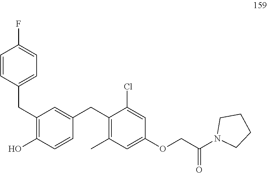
C1=CC(CC2=C(O)C=CC(CC3=C(C)C=C(OCC(=O)N4CCCC4)C=C3Cl)=C2)=CC=C1F
